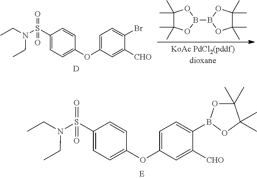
C1(S(N(CC)CC)(=O)=O)=CC=C(OC2=CC=C(Br)C([CHO])=C2)C=C1.[D].B1(B2OC(C)(C)C(C)(C)O2)OC(C)(C)C(C)(C)O1.C1(S(N(CC)CC)(=O)=O)=CC=C(OC2=CC=C(B3OC(C)(C)C(C)(C)O3)C([CHO])=C2)C=C1
